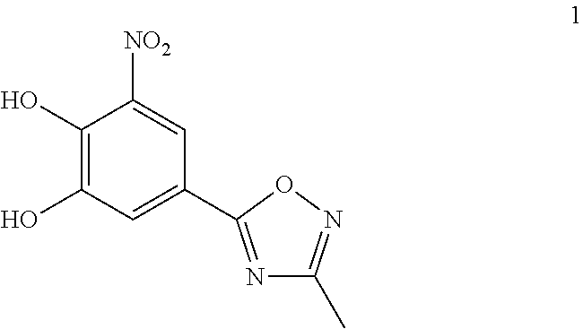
C1(O)=C(O)C=C(C2=NC(C)=NO2)C=C1[NO2]
